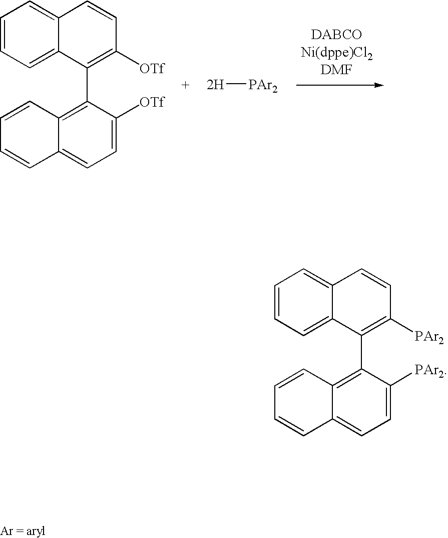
C1=CC=C2C(=C1)C=CC([OTf])=C2C1=C2C(=CC=C1[OTf])C=CC=C2.[2H][PAr2].C1=CC=C2C(=C1)C=CC([PAr2])=C2C1=C2C(=CC=C1[PAr2])C=CC=C2
